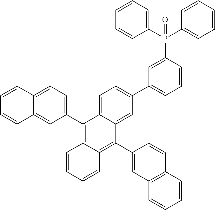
C12=CC=C(C3=C4C(=C(C5=CC6=C(C=C5)C=CC=C6)C5=CC(C6=CC=CC(P(C7=CC=CC=C7)(C7=CC=CC=C7)=O)=C6)=CC=C53)C=CC=C4)C=C1C=CC=C2
